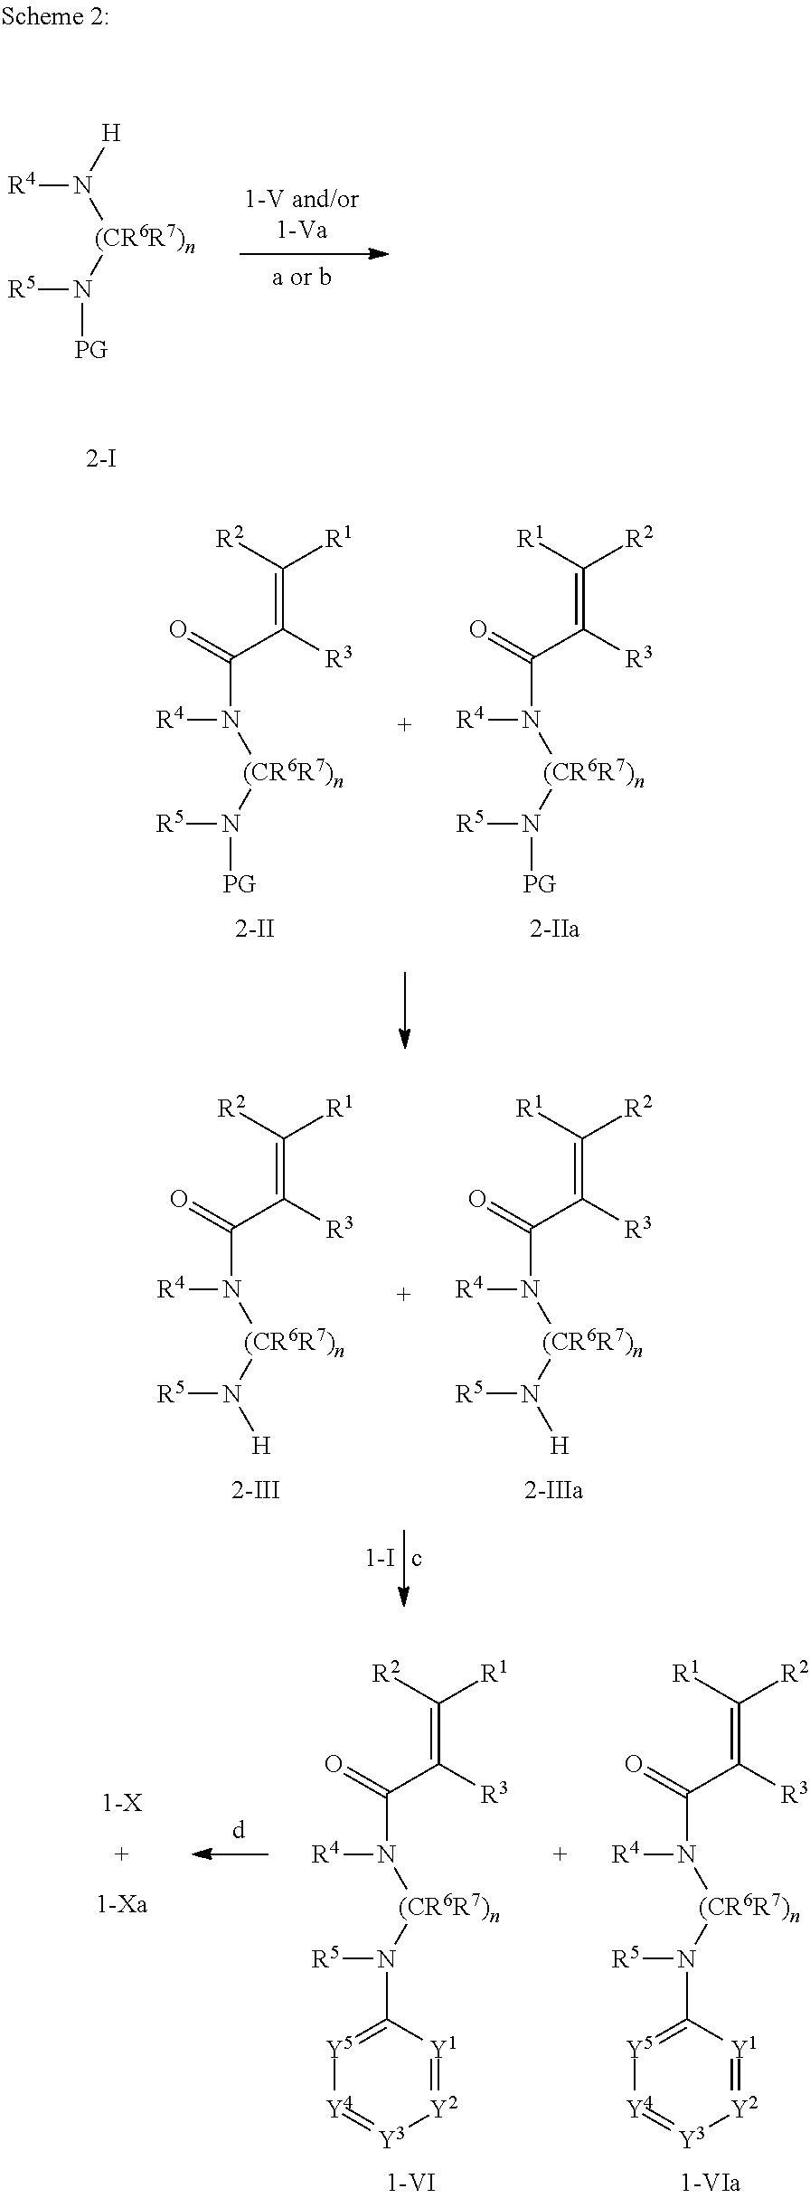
[R4]N([(CR6R7)n]N([R5])[PG])[H].[R4]N([(CR6R7)n]N([R5])[PG])C(=O)C([R3])=C([R2])[R1].[R4]N([(CR6R7)n]N([R5])[PG])C(=O)C([R3])=C([R1])[R2].[R4]N([(CR6R7)n]N([R5])[H])C(=O)C([R3])=C([R2])[R1].[R4]N([(CR6R7)n]N([R5])[H])C(=O)C([R3])=C([R1])[R2].[R4]N([(CR6R7)n]N([R5])C1=[Y5][Y4]=[Y3][Y2]=[Y1]1)C(=O)C([R3])=C([R2])[R1].[R4]N([(CR6R7)n]N([R5])C1=[Y5][Y4]=[Y3][Y2]=[Y1]1)C(=O)C([R3])=C([R1])[R2].[1-VI]
